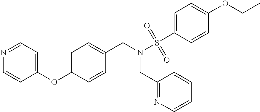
C1=C(OC2=CC=NC=C2)C=CC(CN(S(=O)(=O)C2=CC=C(OCC)C=C2)CC2=NC=CC=C2)=C1
